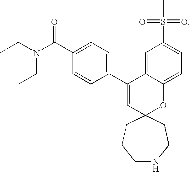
C1NCCC2(CC1)OC1=CC=C(S(=O)(=O)C)C=C1C(C1=CC=C(C(N(CC)CC)=O)C=C1)=C2
